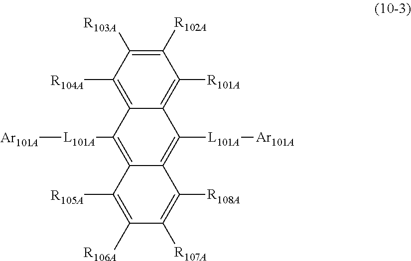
C1([R102A])=C([R103A])C([R104A])=C2C(=C1[R101A])C([L101A][Ar101A])=C1C(=C2[L101A][Ar101A])C([R105A])=C([R106A])C([R107A])=C1[R108A]
